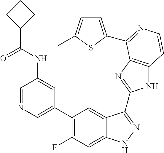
C1=C(C2=C(F)C=C3C(=C2)C(C2=NC4=C(N2)C=CN=C4C2=CC=C(C)S2)=NN3)C=C(NC(C2CCC2)=O)C=N1
